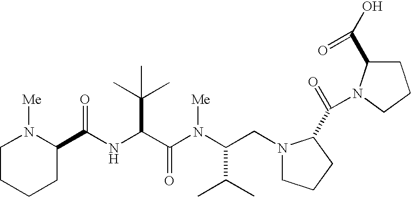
N(C(C(N(C(CN1CCCC1C(=O)N1C(C(O)=O)CCC1)C(C)C)[Me])=O)C(C)(C)C)C(=O)C1N([Me])CCCC1
